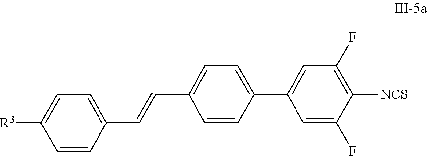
C1=C(F)C([NCS])=C(F)C=C1C1=CC=C(C=CC2=CC=C([R3])C=C2)C=C1
